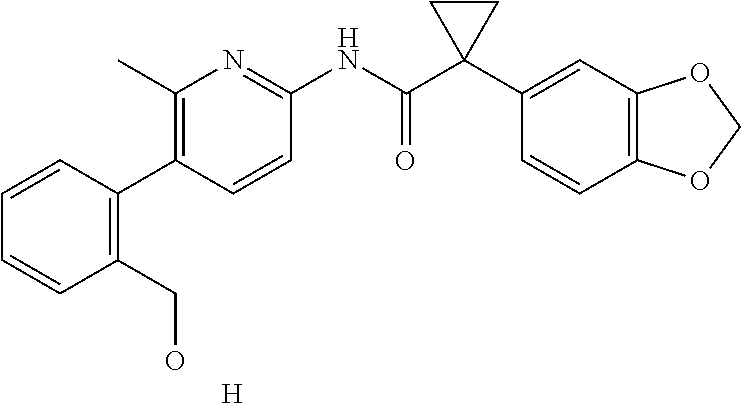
C1(C)=C(C2=C(CO)C=CC=C2)C=CC(NC(C2(C3=CC4=C(C=C3)OCO4)CC2)=O)=N1.[H]
